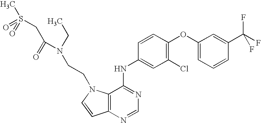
C1(OC2=C(Cl)C=C(NC3=NC=NC4=C3N(CCN(CC)C(CS(C)(=O)=O)=O)C=C4)C=C2)=CC=CC(C(F)(F)F)=C1
